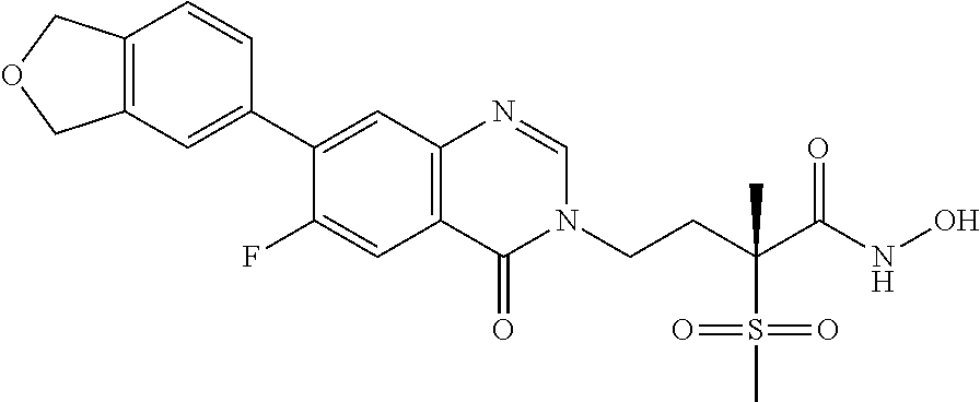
C1=CC(C2=CC3=C(C=C2F)C(=O)N(CCC(S(C)(=O)=O)(C)C(=O)NO)C=N3)=CC2=C1COC2
